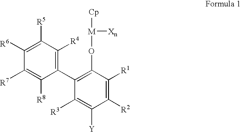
C1([R7])=C([R8])C(C2=C(O[M]([Xn])[Cp])C([R1])=C([R2])C([Y])=C2[R3])=C([R4])C([R5])=C1[R6]
